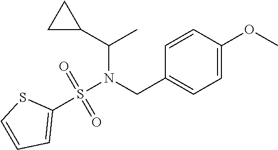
C1=C(OC)C=CC(CN(S(C2=CC=CS2)(=O)=O)C(C2CC2)C)=C1
